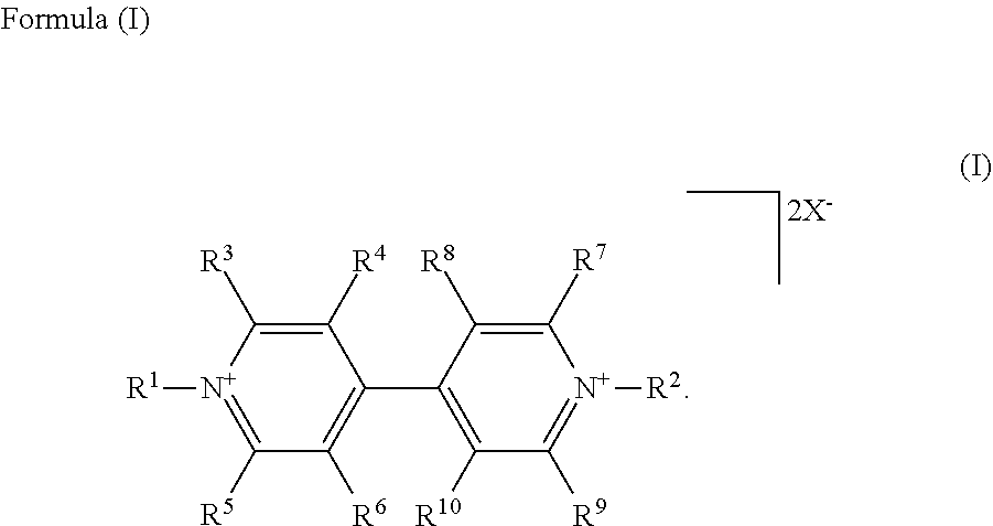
C1([R4])=C([R3])[N+]([R1])=C([R5])C([R6])=C1C1=C([R10])C([R9])=[N+]([R2])C([R7])=C1[R8]
